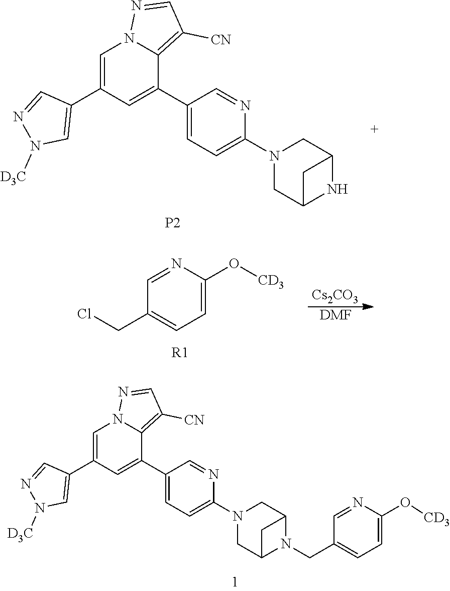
C12CN(C3=CC=C(C4=CC(C5=CN([D3C])N=C5)=CN5N=CC([CN])=C45)C=N3)CC(N1CC1=CC=C(O[CD3])N=C1)C2.C12CN(C3=CC=C(C4=CC(C5=CN([D3C])N=C5)=CN5N=CC([CN])=C45)C=N3)CC(N1)C2.[P2].C1=NC(O[CD3])=CC=C1CCl.[R1].[Cs2CO3].[DMF]
